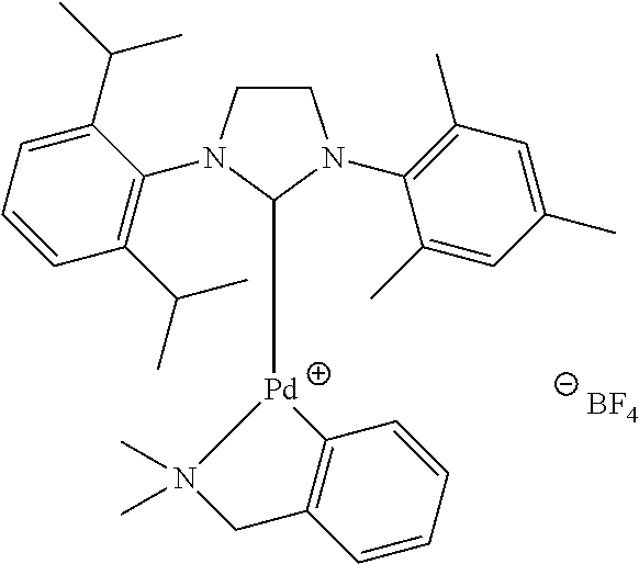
C1CN(C2=C(C(C)C)C=CC=C2C(C)C)C([Pd]2N(C)(C)CC3=C2C=CC=C3)N1C1=C(C)C=C(C)C=C1C.[BF4]
